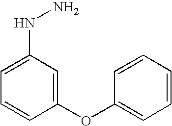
C1=CC=CC(OC2=CC(NN)=CC=C2)=C1
